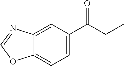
C1=C(C(=O)CC)C=C2C(=C1)OC=N2
